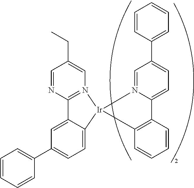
C1=CC=CC(C2=CC=C3C(=C2)C2=N(C=C(CC)C=N2)[Ir]32N3=CC(C4=CC=CC=C4)=CC=C3C3=C2C=CC=C3)=C1
